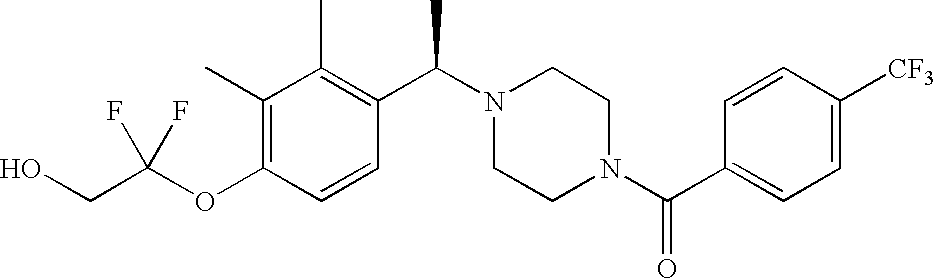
C(OC1=C(C)C(C)=C(C(N2CCN(C(C3=CC=C([CF3])C=C3)=O)CC2)C)C=C1)(CO)(F)F
